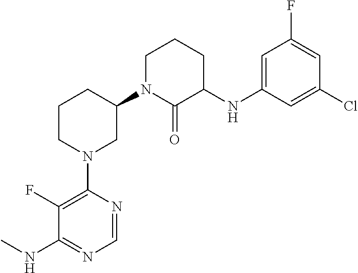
C1(F)=C(N2CC(N3C(=O)C(NC4=CC(F)=CC(Cl)=C4)CCC3)CCC2)N=CN=C1NC
